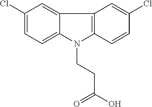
C1(Cl)=CC=C2C(=C1)C1=C(N2CCC(O)=O)C=CC(Cl)=C1
